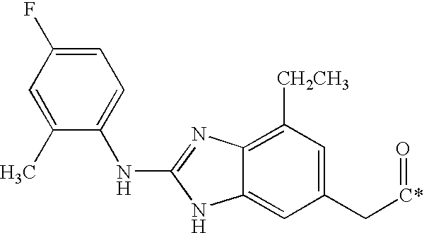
C1(C)=CC(F)=CC=C1NC1=NC2=C([CH2CH3])C=C(C[C*]=O)C=C2N1
